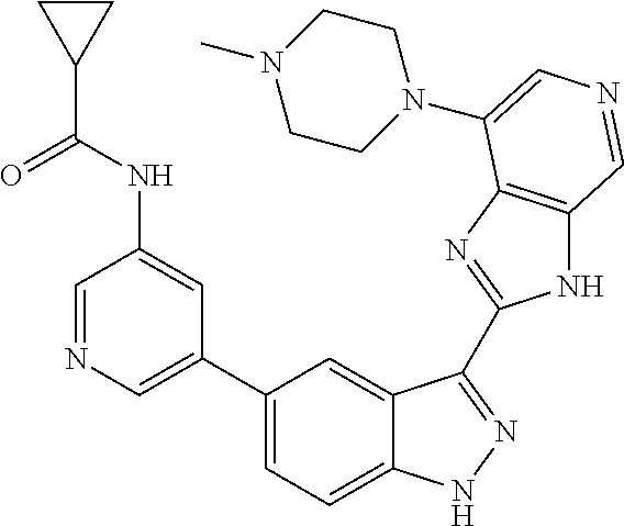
C1(C2=CN=CC(NC(C3CC3)=O)=C2)=CC=C2C(=C1)C(C1=NC3=C(N1)C=NC=C3N1CCN(C)CC1)=NN2
